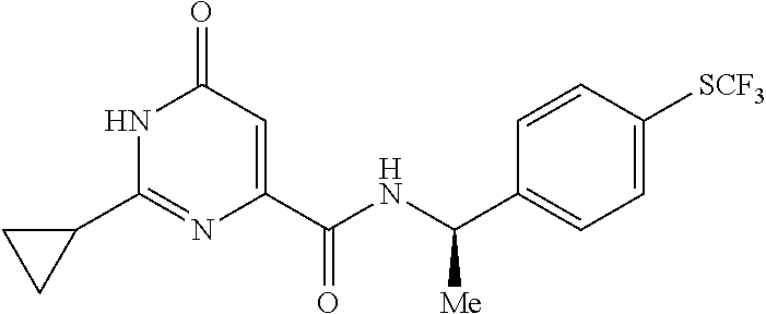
N1C(C2CC2)=NC(C(NC(C2=CC=C([SCF3])C=C2)[Me])=O)=CC1=O
